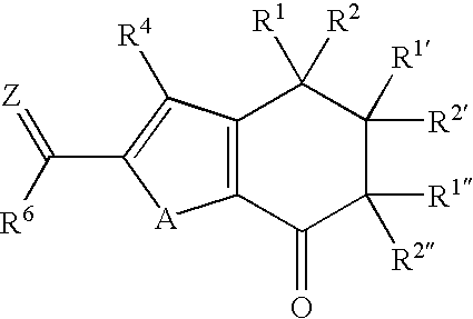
C12=C(C([R4])=C(C(=[Z])[R6])[A]1)C([R1])([R2])C([R2])([R1])C([R1])([R2])C2=O
